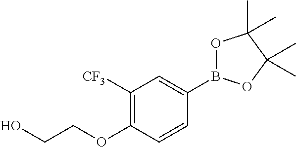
OCCOC1=C([CF3])C=C(B2OC(C)(C)C(C)(C)O2)C=C1
